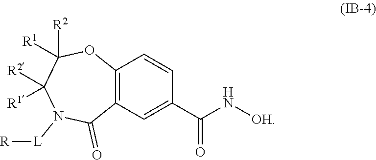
[L](N1C([R2])([R1])C([R2])([R1])OC2=C(C=C(C(N[OH])=O)C=C2)C1=O)[R]
